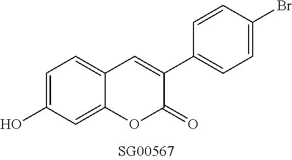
OC1=CC=C2C(=C1)OC(=O)C(C1=CC=C(Br)C=C1)=C2
